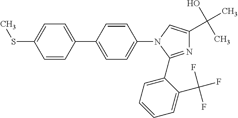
C1=CC(C2=CC=C(N3C(C4=CC=CC=C4C(F)(F)F)=NC(C(O)(C)C)=C3)C=C2)=CC=C1SC
